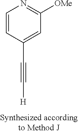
C1(C#C[H])=CC([OMe])=NC=C1
